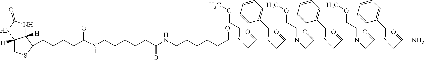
C12([H])CSC(CCCCC(NCCCCCC(NCCCCCC(=O)N(CC(=O)N(CC(=O)N(CC(=O)N(CC(=O)N(CC(=O)N(CC(=O)[NH2])CC3=CC=CC=C3)CCOC)CC3=CC=CC=C3)CCOC)CC3=CC=CC=C3)CCOC)=O)=O)C1([H])NC(=O)N2
